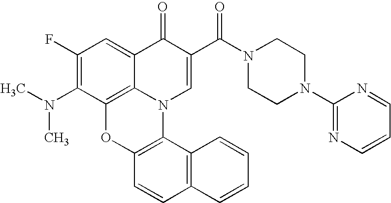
C1(F)=C(N(C)C)C2=C3C(=C1)C(=O)C(C(N1CCN(C4=NC=CC=N4)CC1)=O)=CN3C1=C(O2)C=CC2=C1C=CC=C2
